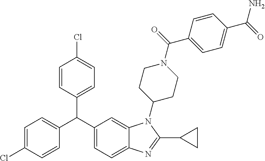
C1=C(Cl)C=CC(C(C2=CC=C3C(=C2)N(C2CCN(C(=O)C4=CC=C(C(=O)N)C=C4)CC2)C(C2CC2)=N3)C2=CC=C(Cl)C=C2)=C1
